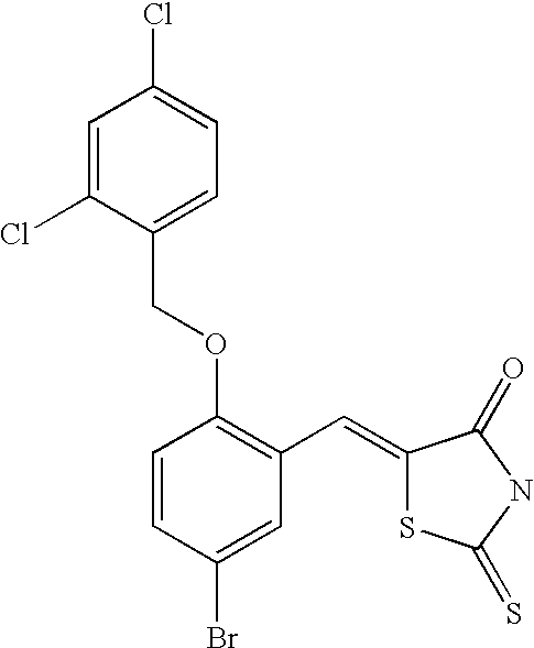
C(OC1=C(C=C2SC(=S)NC2=O)C=C(Br)C=C1)C1=CC=C(Cl)C=C1Cl
